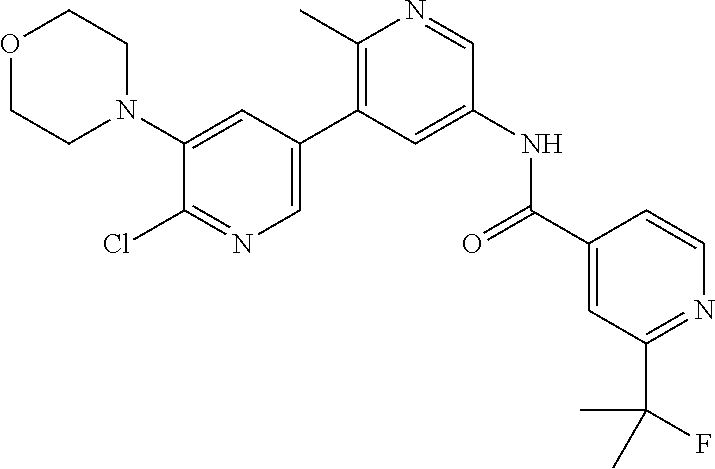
O1CCN(C2=CC(C3=C(C)N=CC(NC(C4=CC(C(C)(F)C)=NC=C4)=O)=C3)=CN=C2Cl)CC1
